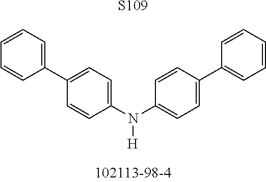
[S109].C1(N(C2=CC=C(C3=CC=CC=C3)C=C2)[H])=CC=C(C2=CC=CC=C2)C=C1
